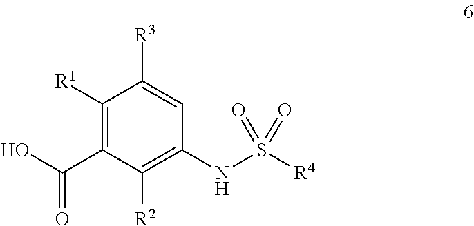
C1([R1])=C(C(O)=O)C([R2])=C(NS([R4])(=O)=O)C=C1[R3]
